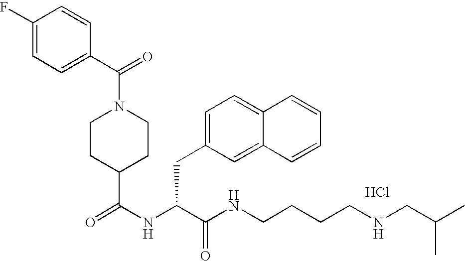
N(C(C(NCCCCNCC(C)C)=O)CC1=CC=C2C(=C1)C=CC=C2)C(=O)C1CCN(C(C2=CC=C(F)C=C2)=O)CC1.Cl
